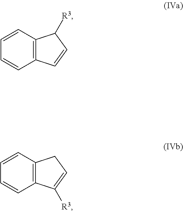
C12=C(C=CC=C1)C([R3])C=C2.C12=C(C=CC=C1)CC=C2[R3]
